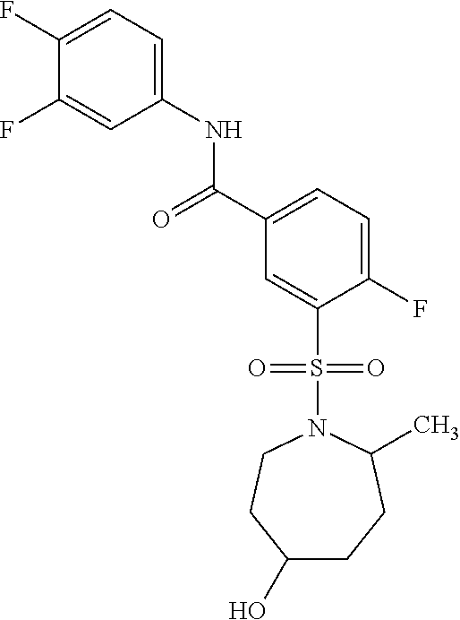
C1(F)=CC=C(NC(=O)C2=CC=C(F)C(S(=O)(=O)N3CCC(O)CCC3C)=C2)C=C1F
